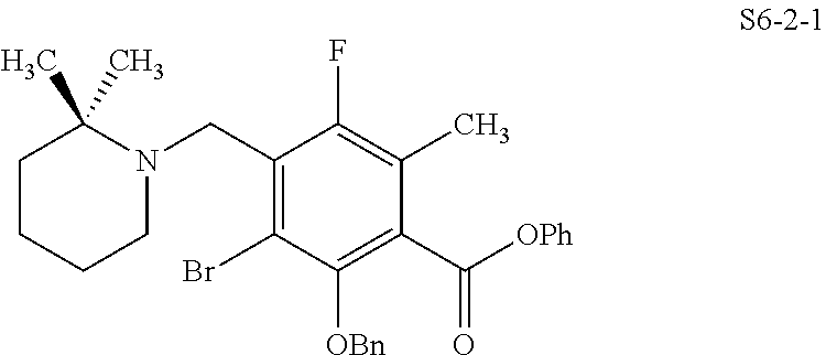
C1(CN2C(C)(C)CCCC2)=C(Br)C([OBn])=C(C([OPh])=O)C(C)=C1F
